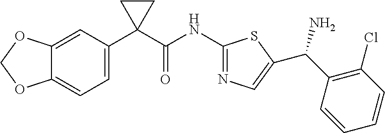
C1=C(C2(C(NC3=NC=C(C(C4=C(Cl)C=CC=C4)N)S3)=O)CC2)C=C2C(=C1)OCO2
